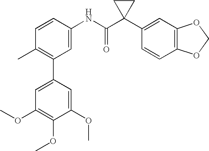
C1(C2=C(C)C=CC(NC(C3(C4=CC5=C(C=C4)OCO5)CC3)=O)=C2)=CC(OC)=C(OC)C(OC)=C1
